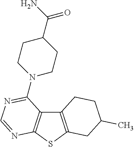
C12=C(SC3=C1CCC(C)C3)N=CN=C2N1CCC(C(N)=O)CC1
